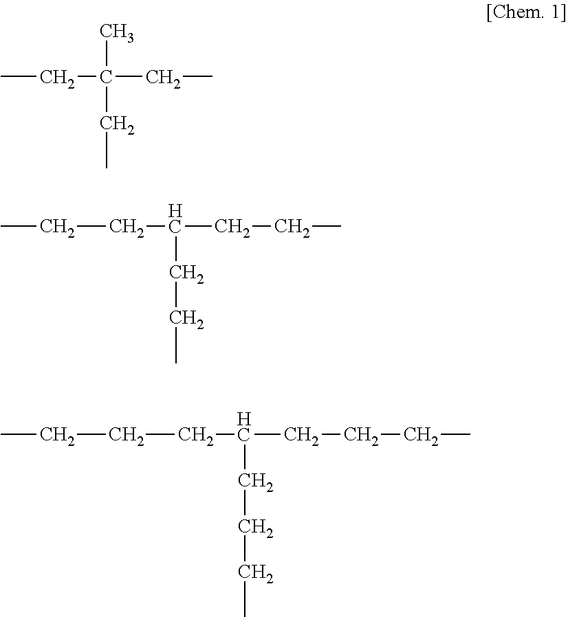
CCC(CC)(C)CC.C(CC(CCC)CCC)C.C(CC(CCCC)CCCC)CC
